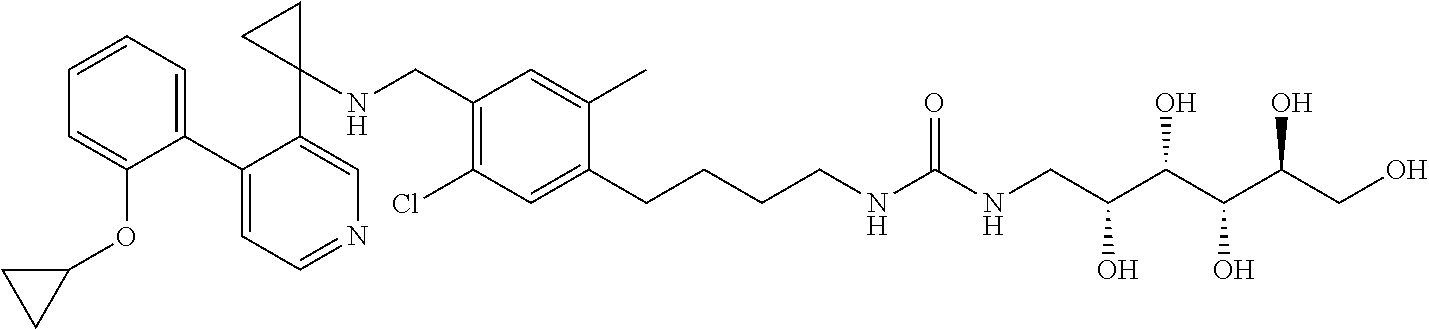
C1(C2=CC=CC=C2OC2CC2)=CC=NC=C1C1(NCC2=C(Cl)C=C(CCCCNC(NCC(O)C(O)C(C(CO)O)O)=O)C(C)=C2)CC1
